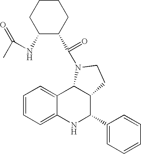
C1=CC=C2C(=C1)C1C(C(C3=CC=CC=C3)N2)CCN1C(=O)C1C(NC(C)=O)CCCC1
